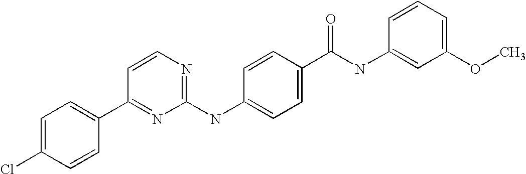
C1=C(Cl)C=CC(C2=NC(NC3=CC=C(C(NC4=CC(OC)=CC=C4)=O)C=C3)=NC=C2)=C1
